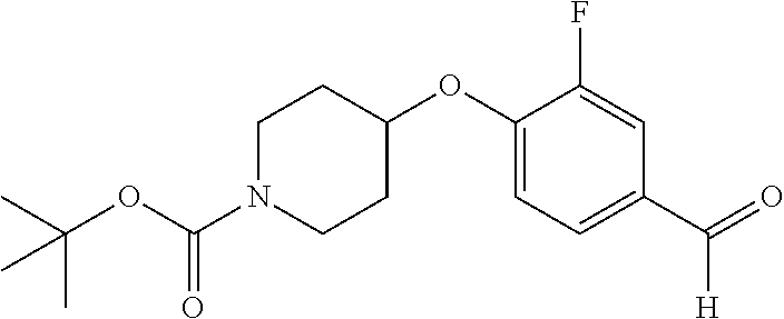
CC(OC(N1CCC(OC2=CC=C(C(=O)[H])C=C2F)CC1)=O)(C)C
